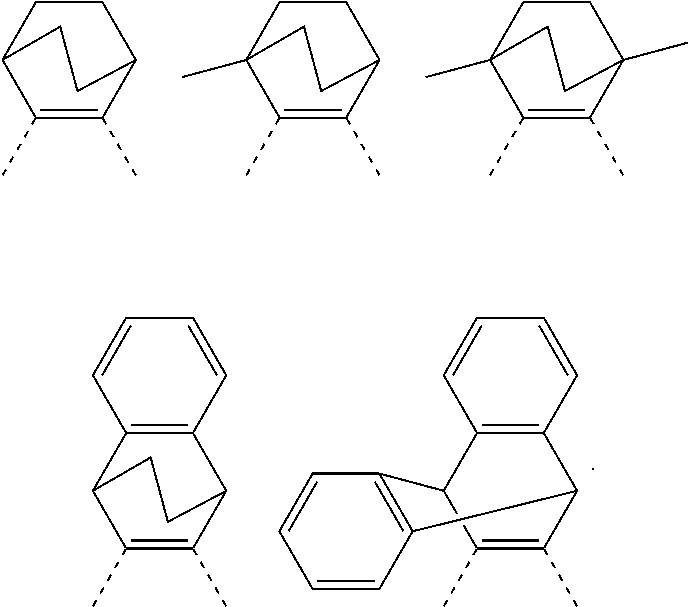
C1CC2C(C)=C(C)C1CC2.C1CC2C(C)=C(C)C1(C)CC2.C1CC2(C)C(C)=C(C)C1(C)CC2.C12=C(C3C(C)=C(C)C1CC3)C=CC=C2.C12=C(C3C(C)=C(C)C1C1=C3C=CC=C1)C=CC=C2
